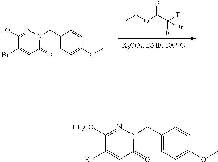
C1=C(CN2N=C(O)C(Br)=CC2=O)C=CC(OC)=C1.CCOC(C(F)(F)Br)=O.C1=C(CN2N=C([HF2CO])C(Br)=CC2=O)C=CC(OC)=C1
